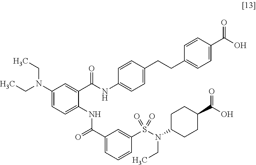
C1(N(CC)CC)=CC=C(NC(C2=CC=CC(S(N(C3CCC(C(O)=O)CC3)CC)(=O)=O)=C2)=O)C(C(NC2=CC=C(CCC3=CC=C(C(O)=O)C=C3)C=C2)=O)=C1
